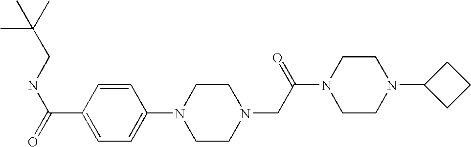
C(NC(=O)C1=CC=C(N2CCN(CC(N3CCN(C4CCC4)CC3)=O)CC2)C=C1)C(C)(C)C
